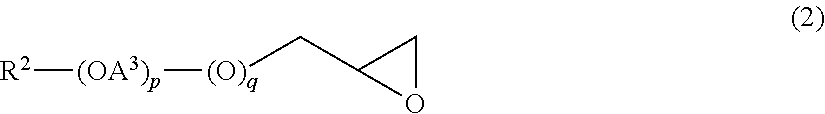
[(OA3)p]([R2])[(O)q]CC1OC1
